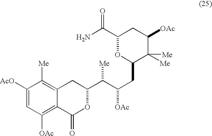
C1([AcO])=CC([OAc])=C2C(=C1[Me])CC(C(C([OAc])CC1C([Me])([Me])C([OAc])CC(C(N)=O)O1)[Me])OC2=O
